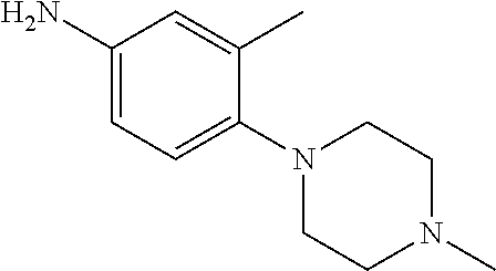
C1(N)=CC=C(N2CCN(C)CC2)C(C)=C1
